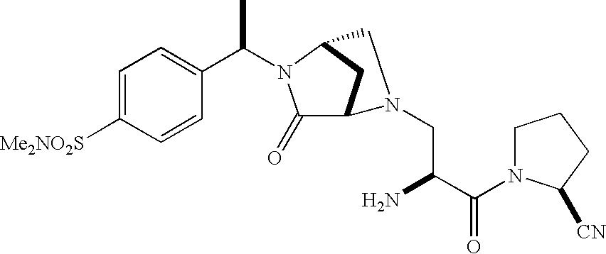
C1=C([Me2NO2S])C=CC(C(N2C(=O)C3CC2CN3CC(C(N2CCCC2[CN])=O)N)C)=C1
